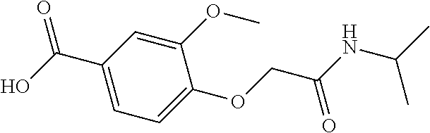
C1(OC)=CC(C(O)=O)=CC=C1OCC(NC(C)C)=O
